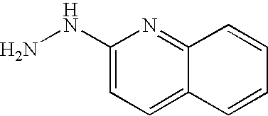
N(C1=CC=C2C(=N1)C=CC=C2)N
